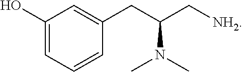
C1=C(CC(C[NH2])N(C)C)C=CC=C1O
